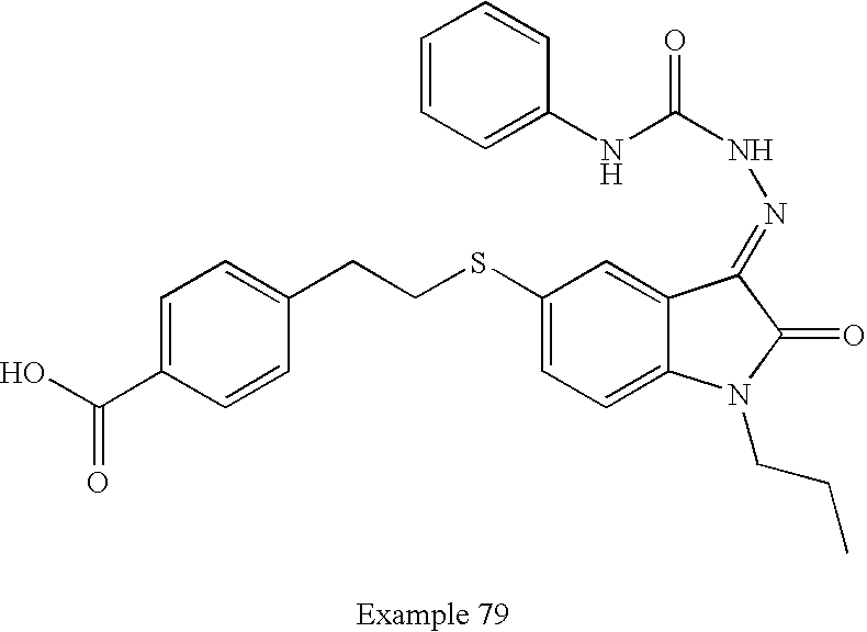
C1=C(C(O)=O)C=CC(CCSC2=CC=C3C(=C2)C(=NNC(=O)NC2=CC=CC=C2)C(=O)N3CCC)=C1
